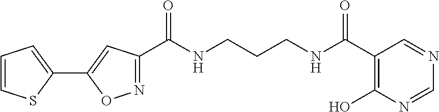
N(CCCNC(C1=NOC(C2=CC=CS2)=C1)=O)C(C1=C(O)N=CN=C1)=O
